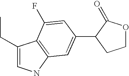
C1(CC)=CNC2=C1C(F)=CC(C1C(=O)OCC1)=C2
